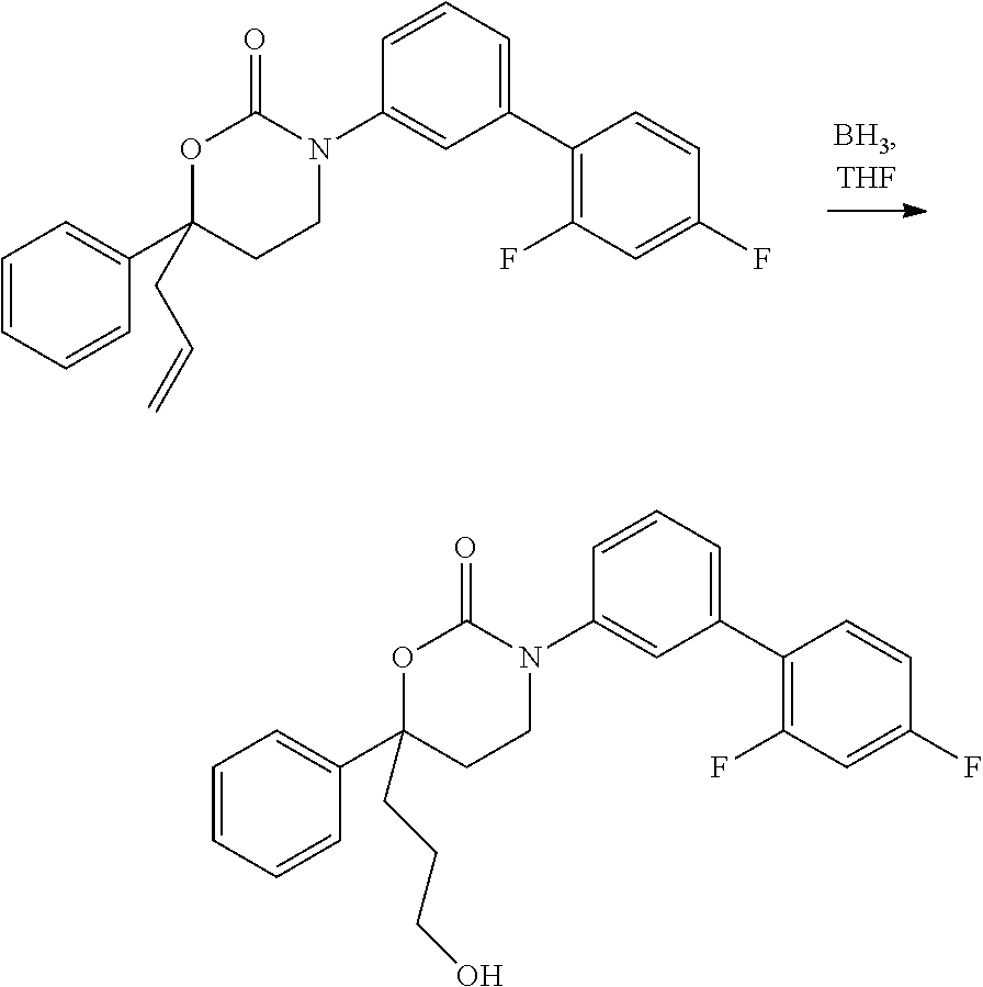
C1=CC=CC(C2(CC=C)CCN(C3=CC(C4=C(F)C=C(F)C=C4)=CC=C3)C(=O)O2)=C1.C1=CC=CC(C2(CCCO)CCN(C3=CC(C4=C(F)C=C(F)C=C4)=CC=C3)C(=O)O2)=C1
